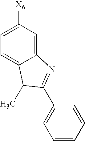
C1=C([X6])C=C2C(=C1)C(C)C(C1=CC=CC=C1)=N2
